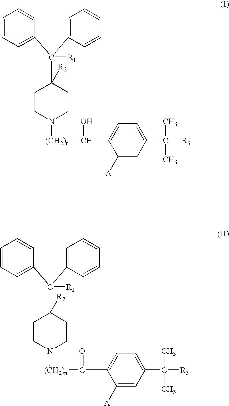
C1=CC=C(C(C2=CC=CC=C2)(C2([R2])CCN([(CH2)n]C(C3=CC=C(C(C)([R3])C)C=C3[A])O)CC2)[R1])C=C1.C1=CC=C(C(C2=CC=CC=C2)(C2([R2])CCN([(CH2)n]C(C3=CC=C(C(C)([R3])C)C=C3[A])=O)CC2)[R1])C=C1
